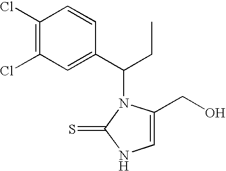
C1(Cl)=C(Cl)C=C(C(CC)N2C(CO)=CNC2=S)C=C1
